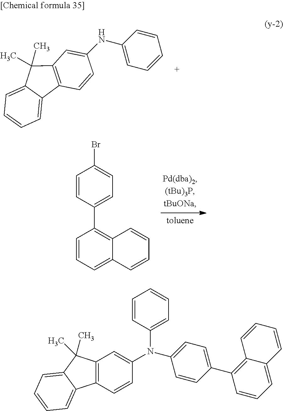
C1=CC=C2C(=C1C1=CC=C(Br)C=C1)C=CC=C2.C12=C(C=CC(NC3=CC=CC=C3)=C1)C1=CC=CC=C1C2(C)C.C12=C(C=CC(N(C3=CC=C(C4=C5C(=CC=C4)C=CC=C5)C=C3)C3=CC=CC=C3)=C1)C1=CC=CC=C1C2(C)C
